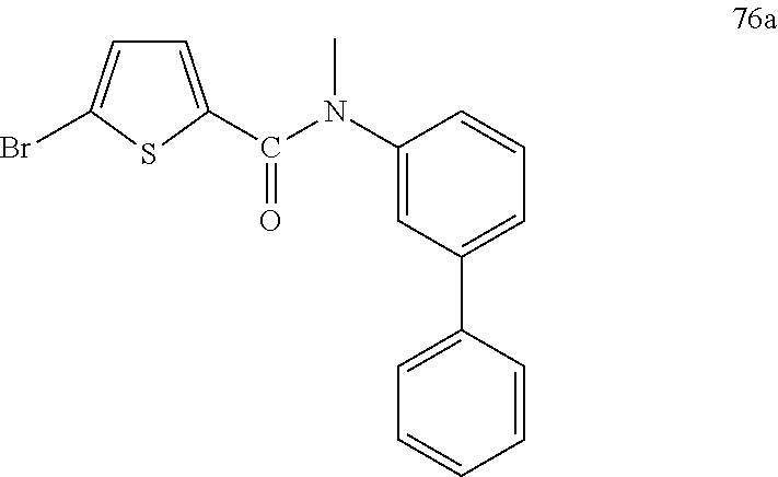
C1=C(C(N(C2=CC(C3=CC=CC=C3)=CC=C2)C)=O)SC(Br)=C1
